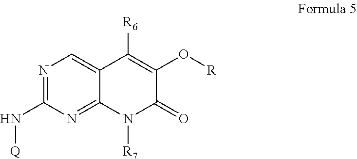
N1=C(N[Q])N=C2C(=C1)C([R6])=C(O[R])C(=O)N2[R7]
